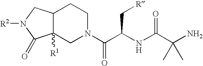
C12C([R1])(CN(C(C(NC(C(N)(C)C)=O)C[R])=O)CC1)C(=O)N([R2])C2
